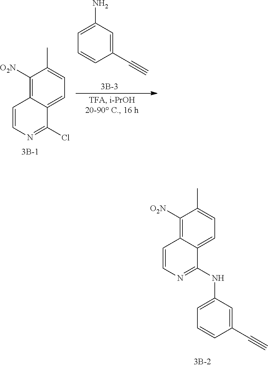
C1(C)=CC=C2C(=C1[O2N])C=CN=C2Cl.C1=CC(C#C)=CC(N)=C1.C1(C)=CC=C2C(=C1[O2N])C=CN=C2NC1=CC=CC(C#C)=C1
